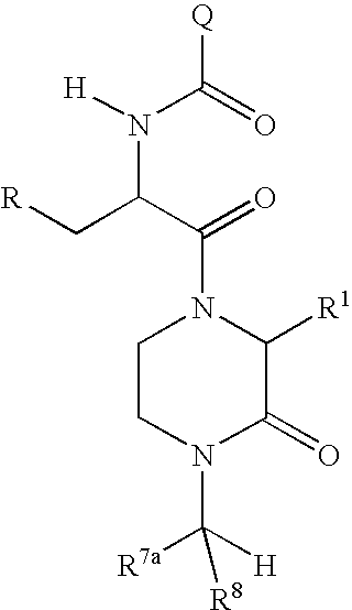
C1CN(C([R7a])([H])[R8])C(=O)C([R1])N1C(C(C[R])N([H])C([Q])=O)=O
